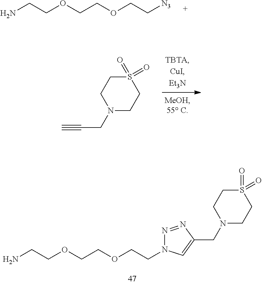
N1(CC#C)CCS(=O)(=O)CC1.O(CCOCC[N3])CCN.O(CCOCCN1C=C(CN2CCS(=O)(=O)CC2)N=N1)CCN
